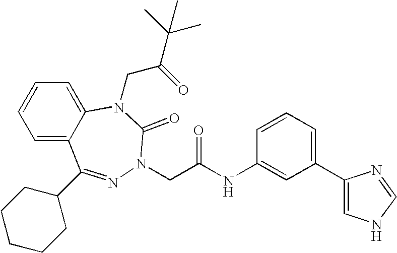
C1=C2C(=CC=C1)N(CC(=O)C(C)(C)C)C(=O)N(CC(NC1=CC(C3=CNC=N3)=CC=C1)=O)N=C2C1CCCCC1
